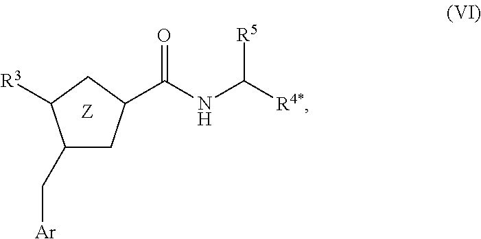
C1(C[Ar])CC(C(NC([R4*])[R5])=O)CC1[R3]
